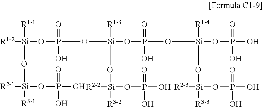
[R1-1][Si](O[Si]([R3-1])(OP(O)(=O)O)[R2-1])(OP(O[Si](OP(O[Si](OP(O)(O)=O)([R1-4])O[Si](OP(O)(O)=O)([R3-3])[R2-3])(O)=O)([R1-3])O[Si](OP(O)(O)=O)([R3-2])[R2-2])(=O)O)[R1-2]
